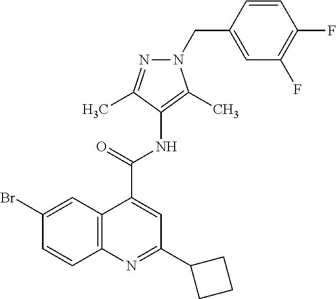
C12=C(N=C(C3CCC3)C=C1C(=O)NC1=C(C)N(CC3=CC(F)=C(F)C=C3)N=C1C)C=CC(Br)=C2
